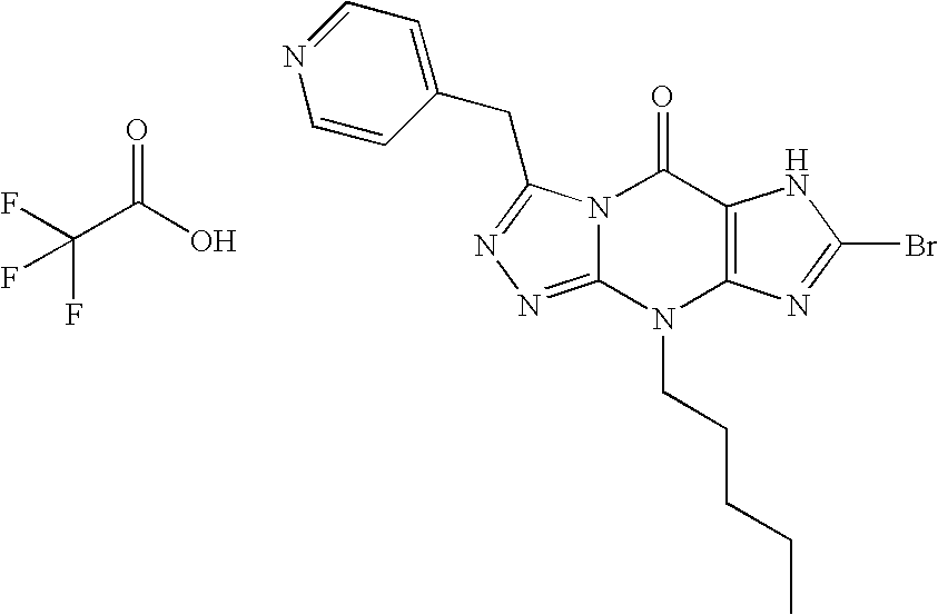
N12C(=NN=C1CC1=CC=NC=C1)N(CCCCC)C1=C(C2=O)NC(Br)=N1.C(C(O)=O)(F)(F)F
